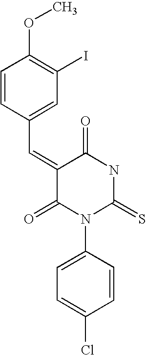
C1=CC(C=C2C(=O)N(C3=CC=C(Cl)C=C3)C(=S)NC2=O)=CC(I)=C1OC
